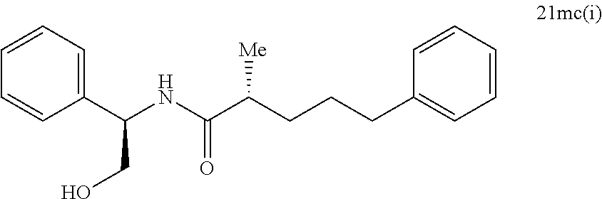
C1=CC=CC=C1CCCC(C(NC(C1=CC=CC=C1)CO)=O)[Me]
